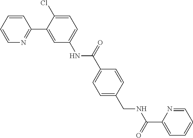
N1=C(C2=CC(NC(=O)C3=CC=C(CNC(C4=CC=CC=N4)=O)C=C3)=CC=C2Cl)C=CC=C1
